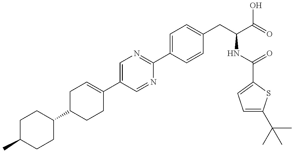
C1(C)CCC(C2CCC(C3=CN=C(C4=CC=C(CC(NC(=O)C5=CC=C(C(C)(C)C)S5)C(=O)O)C=C4)N=C3)=CC2)CC1
